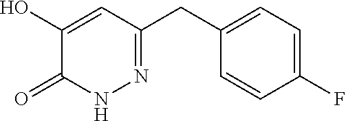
C1(F)=CC=C(CC2=NNC(=O)C(O)=C2)C=C1
